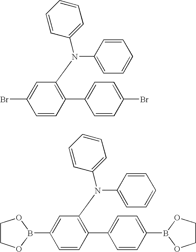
C1=CC(C2=CC=C(Br)C=C2)=C(N(C2=CC=CC=C2)C2=CC=CC=C2)C=C1Br.C1=CC(C2=CC=C(B3OCCO3)C=C2)=C(N(C2=CC=CC=C2)C2=CC=CC=C2)C=C1B1OCCO1
